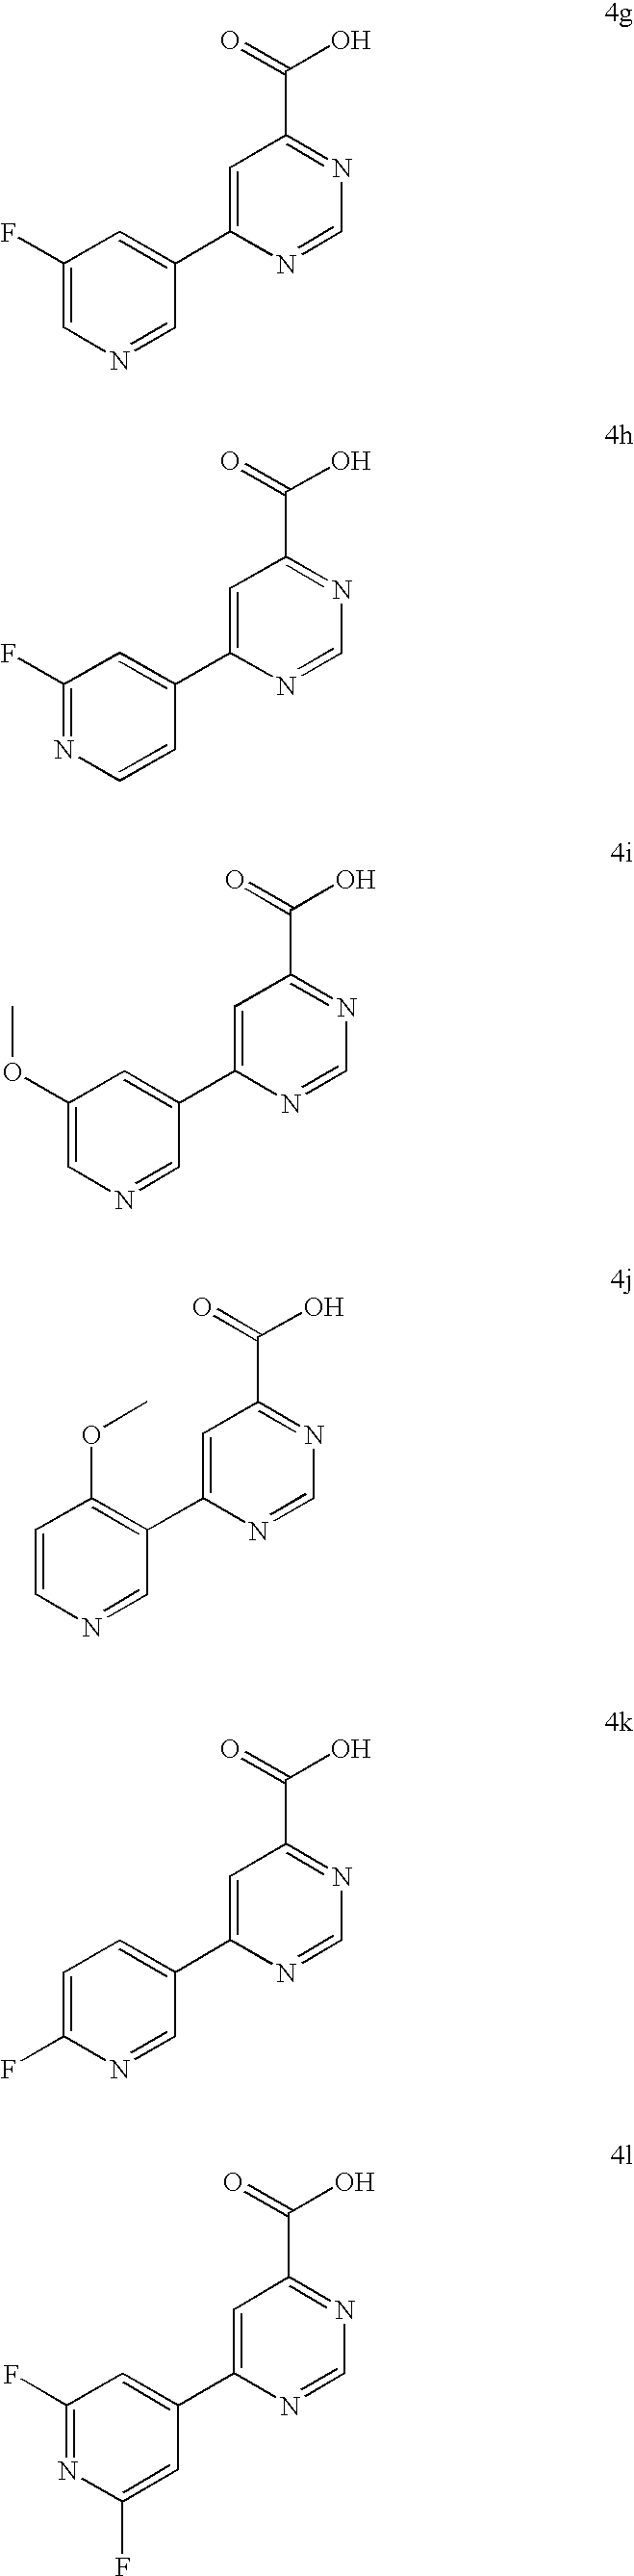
C1(F)=CN=CC(C2=CC(C(=O)O)=NC=N2)=C1.C1(F)=NC=CC(C2=CC(C(=O)O)=NC=N2)=C1.C1(OC)=CN=CC(C2=CC(C(=O)O)=NC=N2)=C1.C1=CN=CC(C2=CC(C(=O)O)=NC=N2)=C1OC.C1=C(F)N=CC(C2=CC(C(=O)O)=NC=N2)=C1.C1(F)=NC(F)=CC(C2=CC(C(=O)O)=NC=N2)=C1
